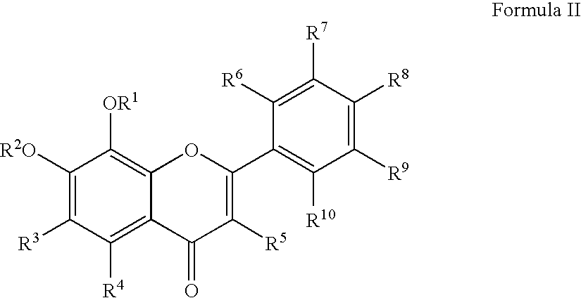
C1([R2O])=C([R3])C([R4])=C2C(=C1[OR1])OC(C1=C([R10])C([R9])=C([R8])C([R7])=C1[R6])=C([R5])C2=O
